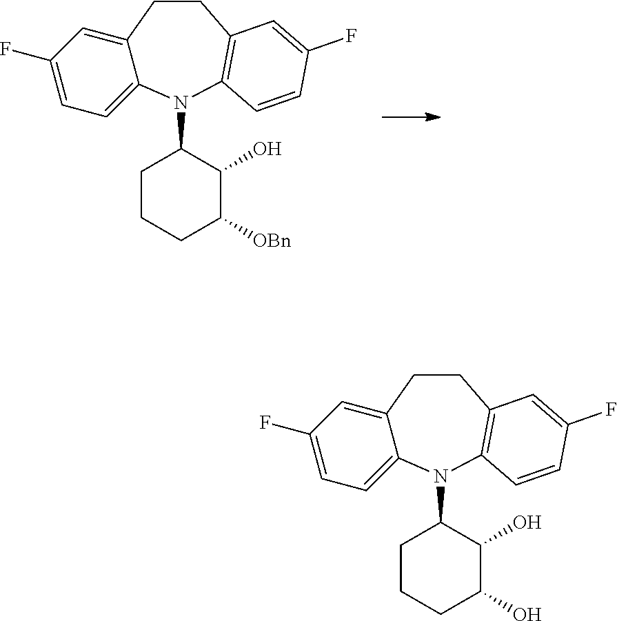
C12=CC(F)=CC=C1N(C1CCCC([OBn])C1O)C1=C(CC2)C=C(F)C=C1.C12=CC(F)=CC=C1N(C1CCCC(O)C1O)C1=C(CC2)C=C(F)C=C1
